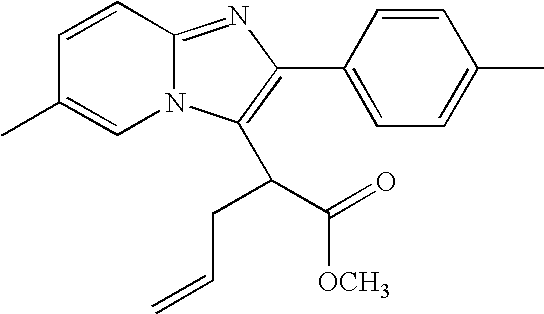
C1=CC2=NC(C3=CC=C(C)C=C3)=C(C(CC=C)C(=O)[OCH3])N2C=C1C
